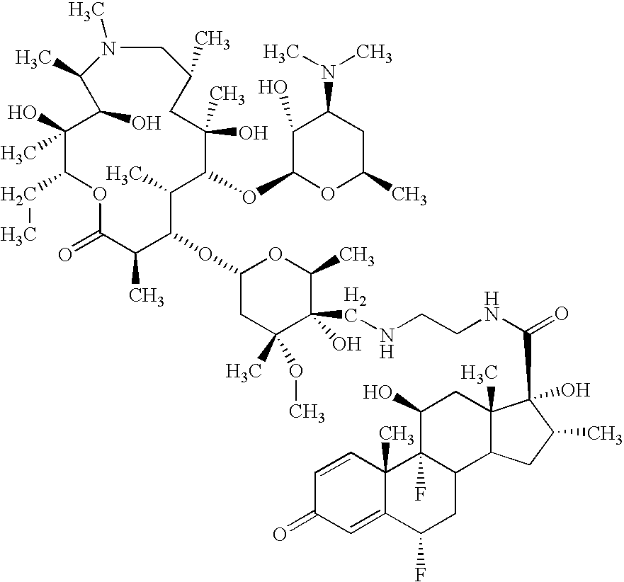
C1(O)(C)C(CC)OC(=O)C(C)C(OC2CC(C)(OC)C(O)(CNCCNC(C3(O)C4(C)C(C5CC(F)C6=CC(=O)C=CC6(C)C5(F)C(O)C4)CC3C)=O)C(C)O2)C(C)C(OC2C(O)C(N(C)C)CC(C)O2)C(C)(O)CC(C)CN(C)C(C)C1O
